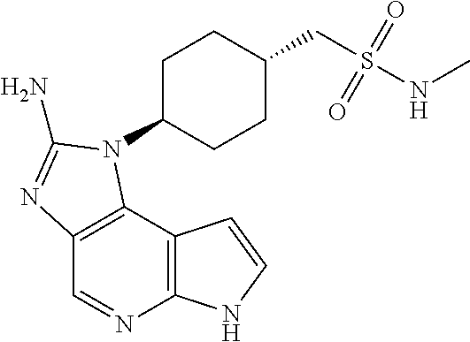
C12=C(C3=C(N=C1)NC=C3)N(C1CCC(CS(NC)(=O)=O)CC1)C(N)=N2
